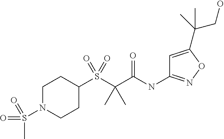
C1=C(C(CO)(C)C)ON=C1NC(C(S(C1CCN(S(C)(=O)=O)CC1)(=O)=O)(C)C)=O
